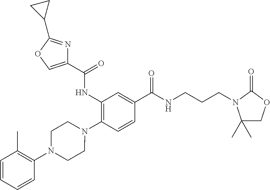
C1(NC(=O)C2=COC(C3CC3)=N2)=C(N2CCN(C3=C(C)C=CC=C3)CC2)C=CC(C(NCCCN2C(C)(C)COC2=O)=O)=C1
